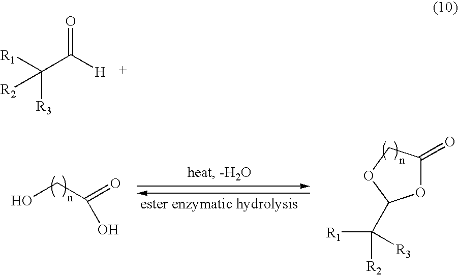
[R3]C([R1])([R2])C([H])=O.OCC(=O)O.O1C(=O)COC1C([R2])([R1])[R3]
